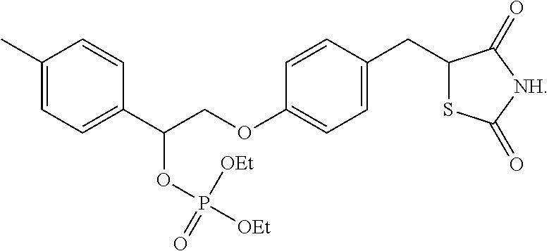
C1(C)=CC=C(C(COC2=CC=C(CC3SC(=O)[NH]C3=O)C=C2)OP([OEt])(=O)[OEt])C=C1
